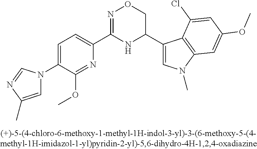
C1=C(N2C=C(C)N=C2)C(OC)=NC(C2=NOCC(C3=CN(C)C4=C3C(Cl)=CC(OC)=C4)N2)=C1
